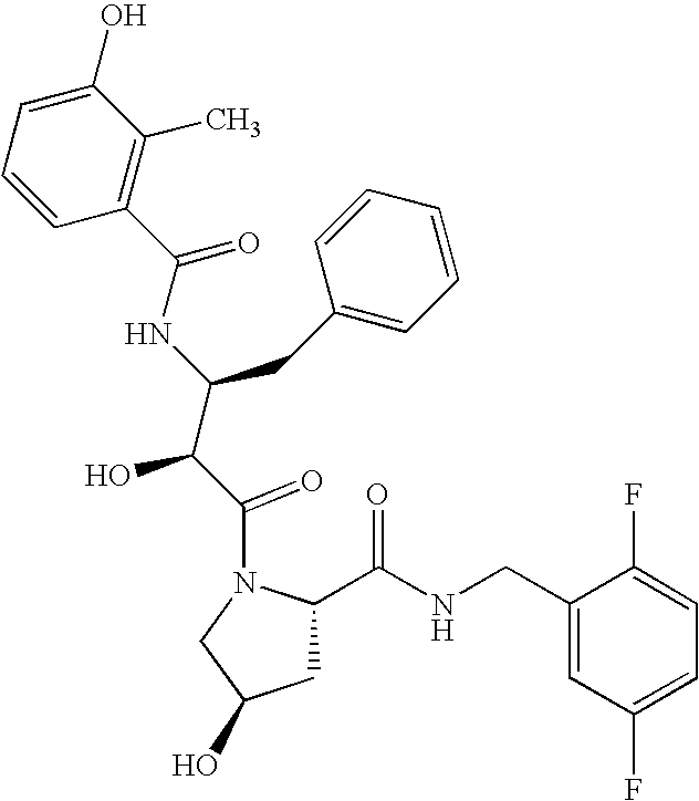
C1=CC(C(=O)NC(C(C(=O)N2CC(O)CC2C(NCC2=CC(F)=CC=C2F)=O)O)CC2=CC=CC=C2)=C(C)C(O)=C1
